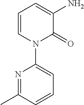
C1=CN(C2=CC=CC(C)=N2)C(=O)C(N)=C1
